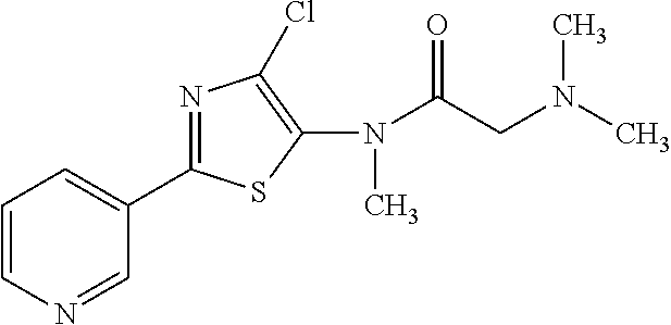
C1=NC=CC=C1C1=NC(Cl)=C(N(C(CN(C)C)=O)C)S1
